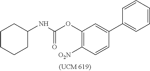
C1(OC(NC2CCCCC2)=O)=C([O2N])C=CC(C2=CC=CC=C2)=C1
